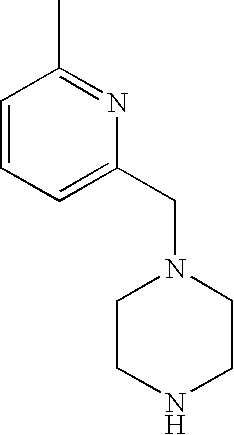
CC1=NC(CN2CCNCC2)=CC=C1
